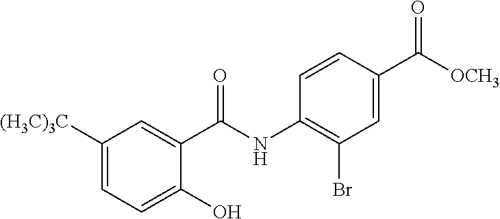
C1([(H3C)3C])=CC=C(O)C(C(NC2=C(Br)C=C(C([OCH3])=O)C=C2)=O)=C1
